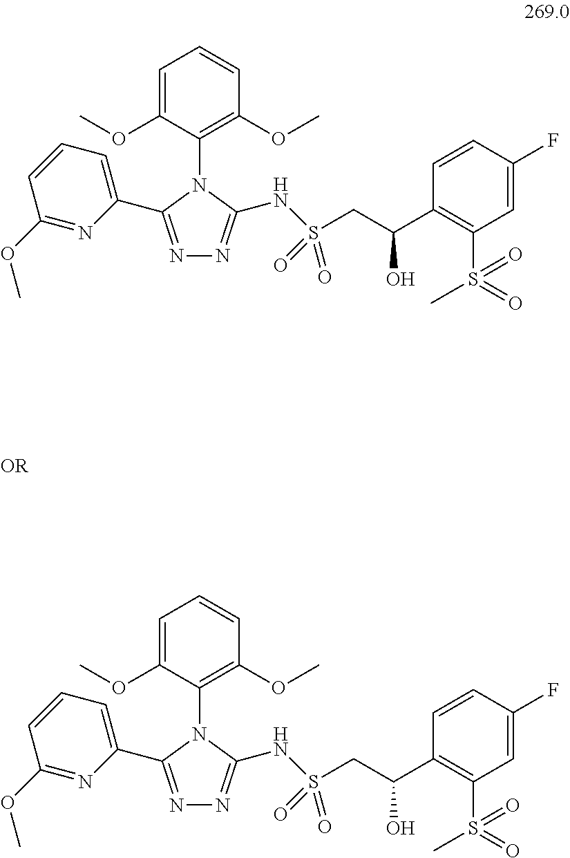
N1=C(C2=CC=CC(OC)=N2)N(C2=C(OC)C=CC=C2OC)C(NS(CC(C2=C(S(C)(=O)=O)C=C(F)C=C2)O)(=O)=O)=N1.N1=C(C2=CC=CC(OC)=N2)N(C2=C(OC)C=CC=C2OC)C(NS(CC(C2=C(S(C)(=O)=O)C=C(F)C=C2)O)(=O)=O)=N1
